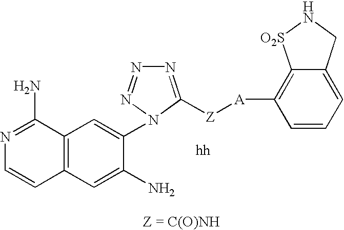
N1=C(N)C2=C(C=C1)C=C(N)C(N1N=NN=C1[Z][A]C1=C3C(=CC=C1)CN[O2S]3)=C2
